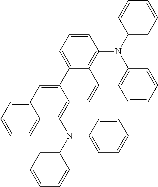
C1=CC=C2C(=C1)C(N(C1=CC=CC=C1)C1=CC=CC=C1)=C1C(=C2)C2=CC=CC(N(C3=CC=CC=C3)C3=CC=CC=C3)=C2C=C1
